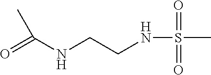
CS(NCCNC(C)=O)(=O)=O
